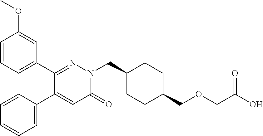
C1=CC=C(C2=NN(CC3CCC(COCC(O)=O)CC3)C(=O)C=C2C2=CC=CC=C2)C=C1OC
